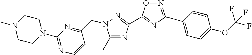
C1(C)=NC(C2=NC(C3=CC=C(OC(F)(F)F)C=C3)=NO2)=NN1CC1=NC(N2CCN(C)CC2)=NC=C1
